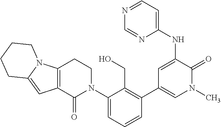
C1(N2CCC3=C(C2=O)C=C2N3CCCC2)=CC=CC(C2=CN(C)C(=O)C(NC3=CC=NC=N3)=C2)=C1CO
